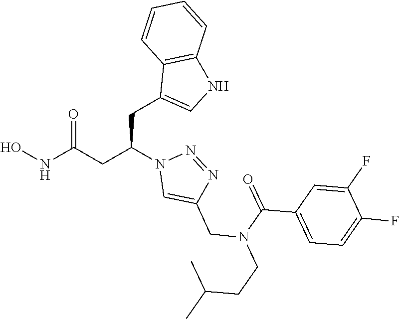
N1=NC(CN(C(=O)C2=CC=C(F)C(F)=C2)CCC(C)C)=CN1C(CC1=CNC2=C1C=CC=C2)CC(=O)NO
